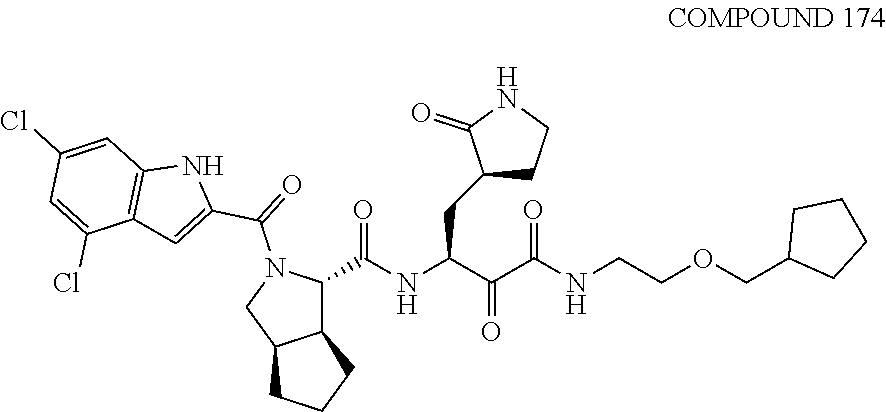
N(C(=O)C1C2C(CCC2)CN1C(C1=CC2=C(N1)C=C(Cl)C=C2Cl)=O)C(C(=O)C(NCCOCC1CCCC1)=O)CC1CCNC1=O
